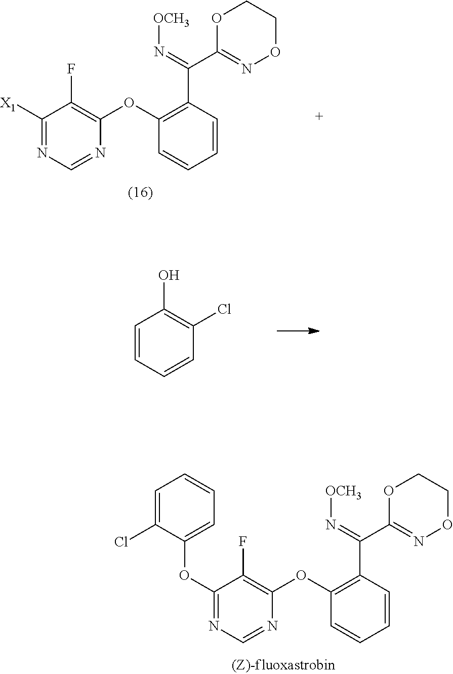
C1(OC2=CC=CC=C2Cl)=NC=NC(OC2=C(C(C3=NOCCO3)=N[OCH3])C=CC=C2)=C1F.C1([X1])=NC=NC(OC2=C(C(C3=NOCCO3)=N[OCH3])C=CC=C2)=C1F.C1=CC=CC(Cl)=C1O
